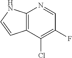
C12=C(C(Cl)=C(F)C=N1)C=CN2
